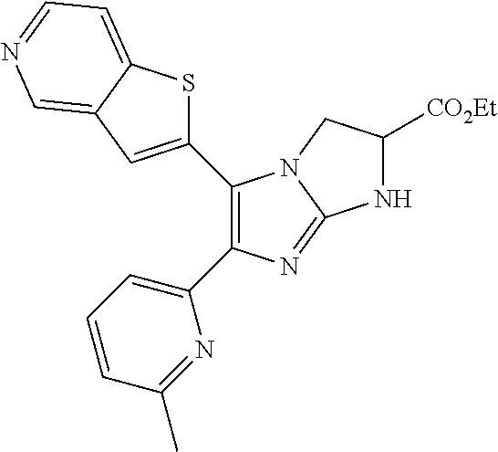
C1(C2=C(C3=CC=CC(C)=N3)N=C3N2CC([CO2Et])N3)=CC2=CN=CC=C2S1
